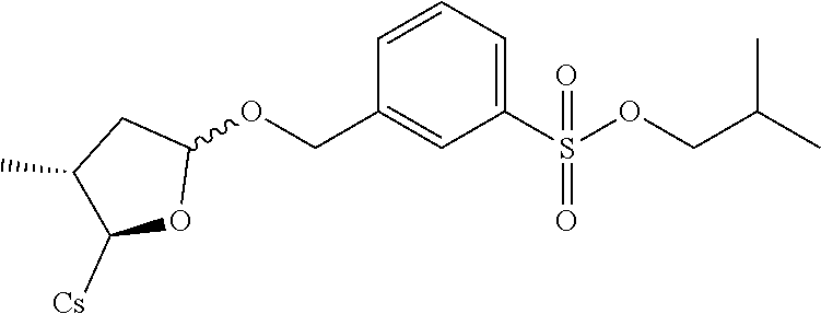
C1(C)C([Cs])OC(OCC2=CC(S(OCC(C)C)(=O)=O)=CC=C2)C1
